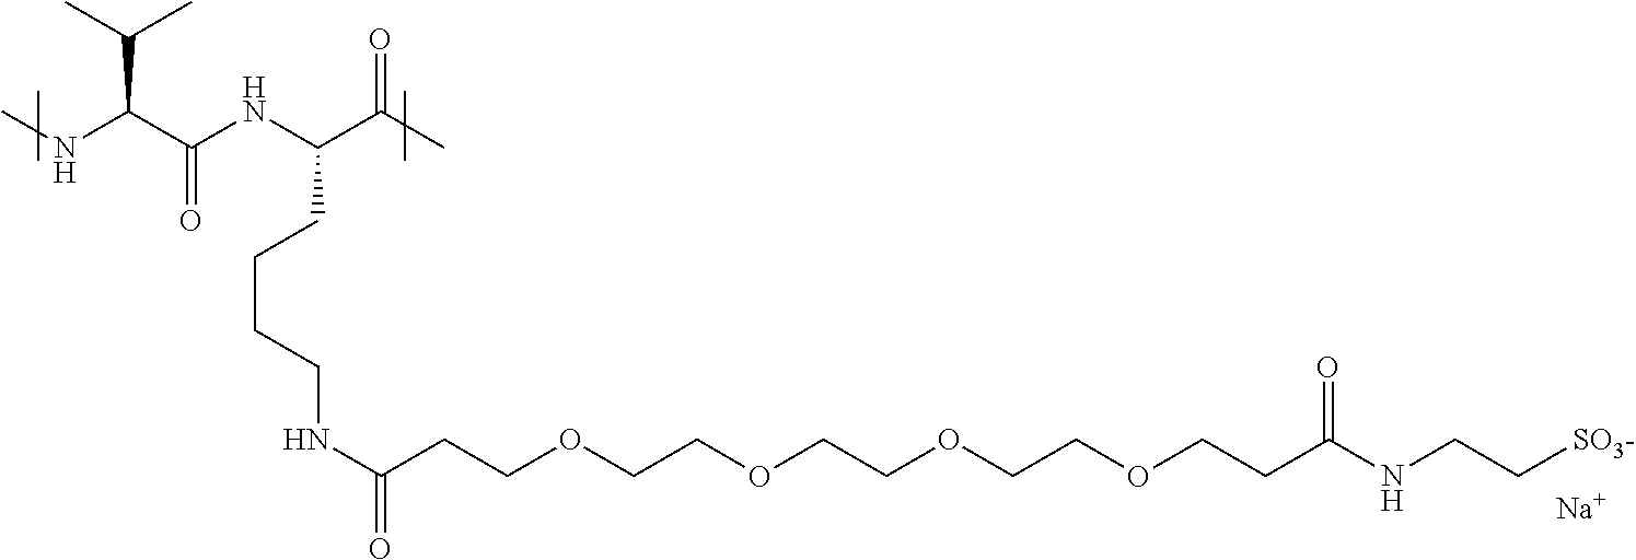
CNC(C(NC(C(=O)C)CCCCNC(=O)CCOCCOCCOCCOCCC(NCC[SO3-])=O)=O)C(C)C.[Na]
